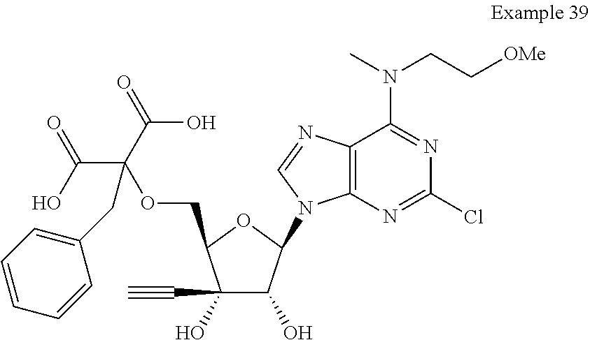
C1(C#C)(O)C(O)C(N2C3=C(C(N(CC[OMe])C)=NC(Cl)=N3)N=C2)OC1COC(C(=O)O)(C(O)=O)CC1=CC=CC=C1
